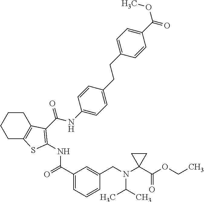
C1CC2=C(CC1)SC(NC(=O)C1=CC=CC(CN(C(C)C)C3(C(OCC)=O)CC3)=C1)=C2C(NC1=CC=C(CCC2=CC=C(C(OC)=O)C=C2)C=C1)=O
